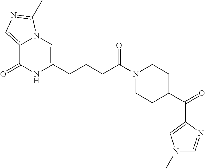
C12=CN=C(C)N1C=C(CCCC(N1CCC(C(C3=CN(C)C=N3)=O)CC1)=O)NC2=O
